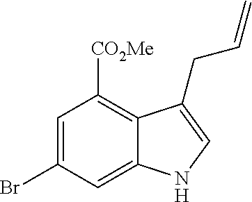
C1=C(Br)C=C2C(=C1[CO2Me])C(CC=C)=CN2
